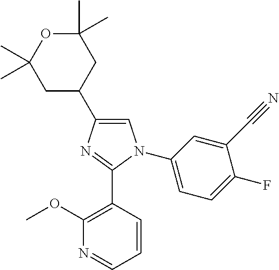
C1=C(C2CC(C)(C)OC(C)(C)C2)N=C(C2=C(OC)N=CC=C2)N1C1=CC=C(F)C(C#N)=C1
